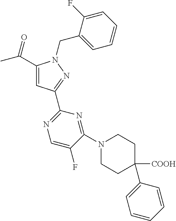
C1(C(C)=O)=CC(C2=NC=C(F)C(N3CCC(C4=CC=CC=C4)([COOH])CC3)=N2)=NN1CC1=CC=CC=C1F
